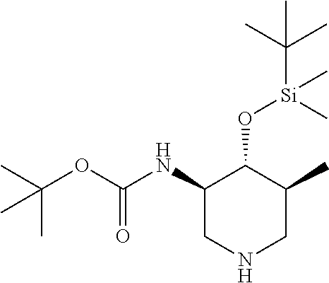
C(C)(OC(=O)NC1CNCC(C)C1O[Si](C)(C(C)(C)C)C)(C)C
